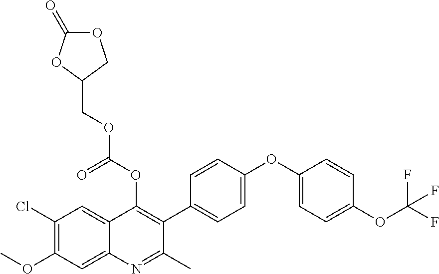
C1(Cl)=C(OC)C=C2C(=C1)C(OC(OCC1COC(=O)O1)=O)=C(C1=CC=C(OC3=CC=C(OC(F)(F)F)C=C3)C=C1)C(C)=N2
